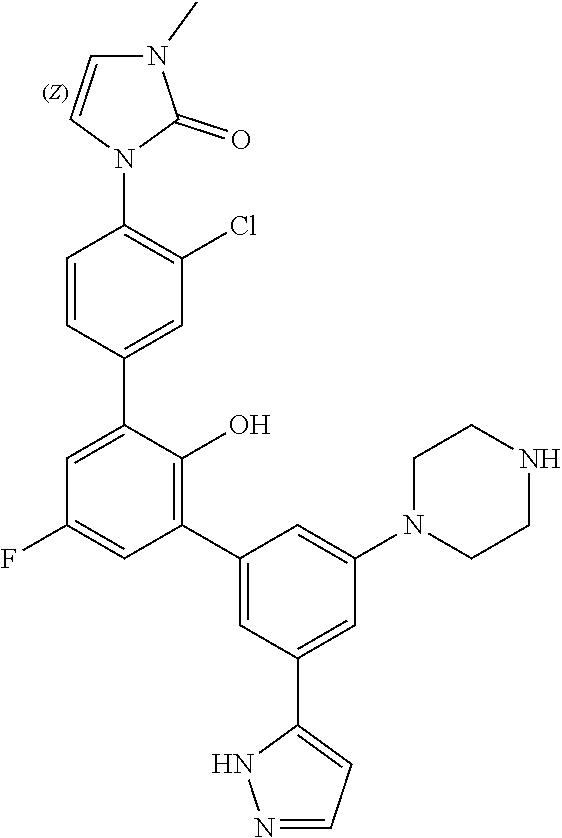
C1=CN(C2=C(Cl)C=C(C3=CC(F)=CC(C4=CC(C5=CC=NN5)=CC(N5CCNCC5)=C4)=C3O)C=C2)C(=O)N1C
